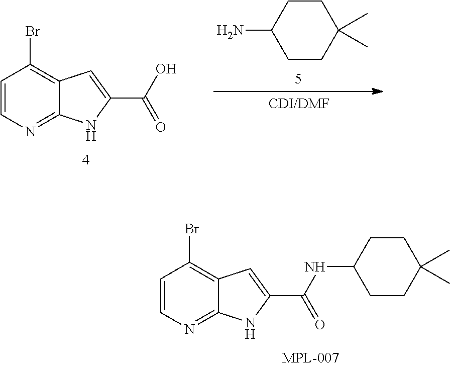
C12=NC=CC(Br)=C1C=C(C(NC1CCC(C)(C)CC1)=O)N2.C1CC(N)CCC1(C)C.C12=NC=CC(Br)=C1C=C(C(O)=O)N2
